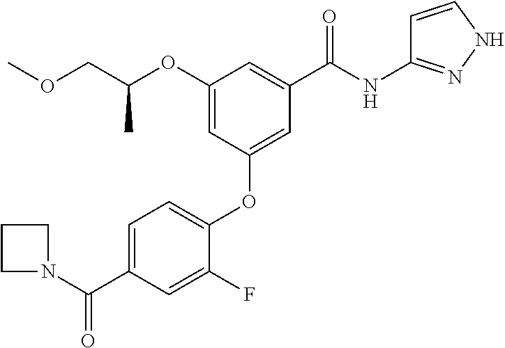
C1(OC(COC)C)=CC(OC2=CC=C(C(N3CCC3)=O)C=C2F)=CC(C(NC2=NNC=C2)=O)=C1
